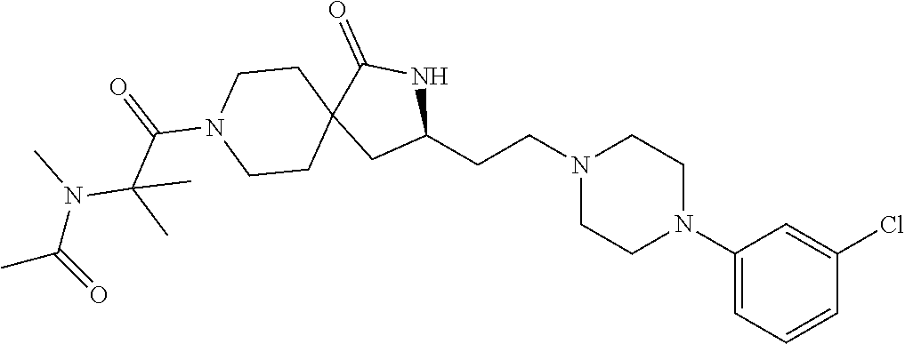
C1(N2CCN(CCC3NC(=O)C4(C3)CCN(C(=O)C(N(C(C)=O)C)(C)C)CC4)CC2)=CC=CC(Cl)=C1
